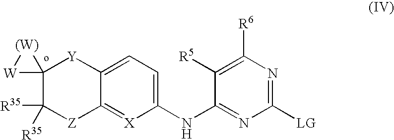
C12=CC=C(NC3=NC([LG])=NC([R6])=C3[R5])[X]=C1[Z]C([R35])([R35])C1([Y]2)[(W)][W]1
